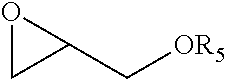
O1CC1C[OR5]
